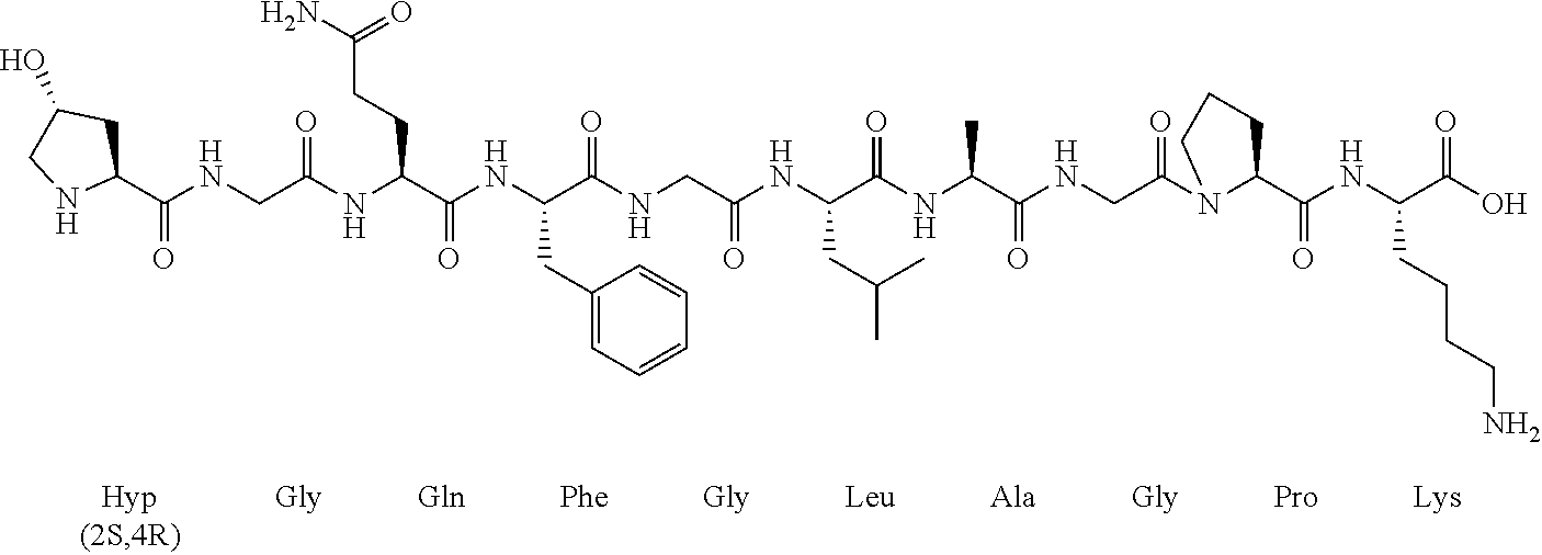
C1(C(NCC(NC(C(NC(C(NCC(NC(C(NC(C(NCC(N2C(C(NC(C(O)=O)CCCCN)=O)CCC2)=O)=O)C)=O)CC(C)C)=O)=O)CC2=CC=CC=C2)=O)CCC(N)=O)=O)=O)CC(O)CN1
